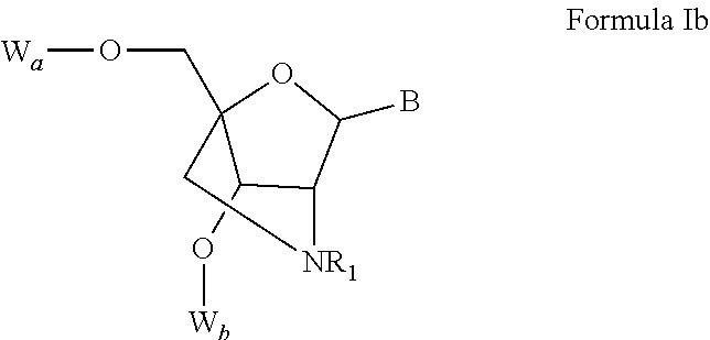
[Wa]OCC12C(O[Wb])C(C(B)O1)[NR1]C2
